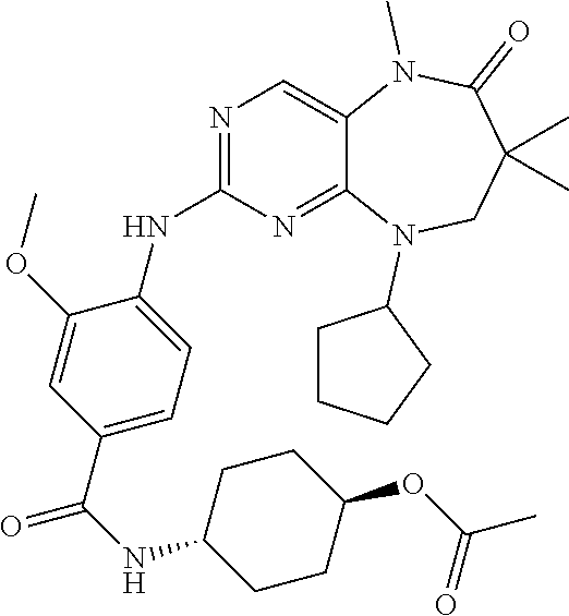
C1(C(NC2CCC(OC(C)=O)CC2)=O)=CC=C(NC2=NC=C3C(=N2)N(C2CCCC2)CC(C)(C)C(=O)N3C)C(OC)=C1
